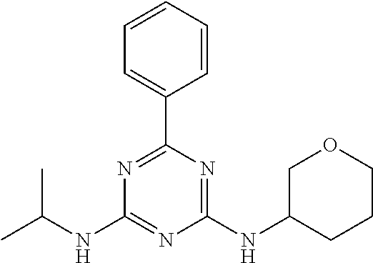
N1=C(C2=CC=CC=C2)N=C(NC2CCCOC2)N=C1NC(C)C
